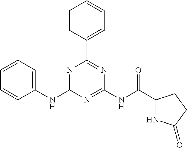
C1(NC2=NC(C3=CC=CC=C3)=NC(NC(=O)C3NC(=O)CC3)=N2)=CC=CC=C1
